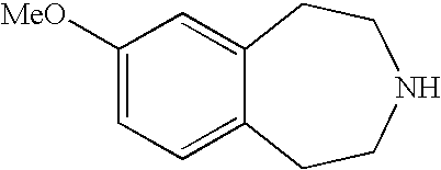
C1([MeO])=CC=C2C(=C1)CCNCC2
